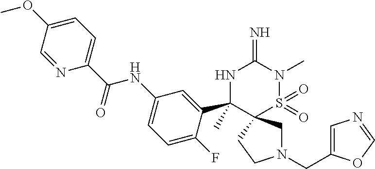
N1(CC2=CN=CO2)CC2(CC1)S(=O)(=O)N(C)C(=N)NC2(C1=CC(NC(C2=CC=C(OC)C=N2)=O)=CC=C1F)C
